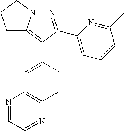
N1=C(C2=CC=CC(C)=N2)C(C2=CC3=C(C=C2)N=CC=N3)=C2N1CCC2
